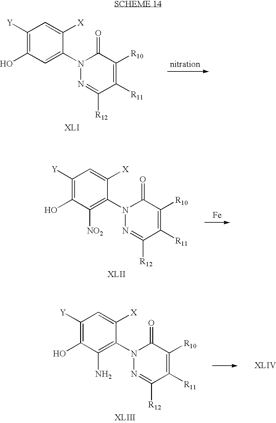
C1([Y])=C(O)C=C(N2N=C([R12])C([R11])=C([R10])C2=O)C([X])=C1.C1([Y])=C(O)C([NO2])=C(N2N=C([R12])C([R11])=C([R10])C2=O)C([X])=C1.[Fe].C1([Y])=C(O)C(N)=C(N2N=C([R12])C([R11])=C([R10])C2=O)C([X])=C1
